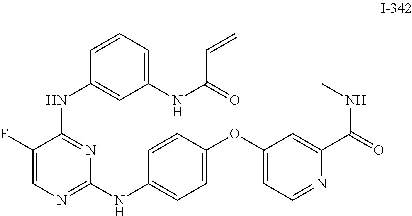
C1(F)=CN=C(NC2=CC=C(OC3=CC=NC(C(=O)NC)=C3)C=C2)N=C1NC1=CC(NC(=O)C=C)=CC=C1
